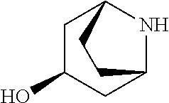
C1C(O)CC2NC1CC2
